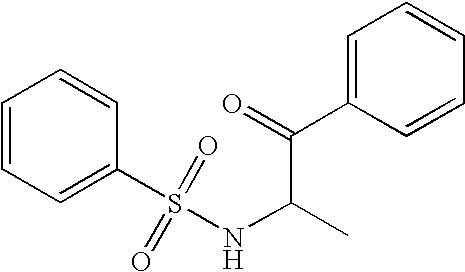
C1=CC=C(S(NC(C)C(=O)C2=CC=CC=C2)(=O)=O)C=C1
